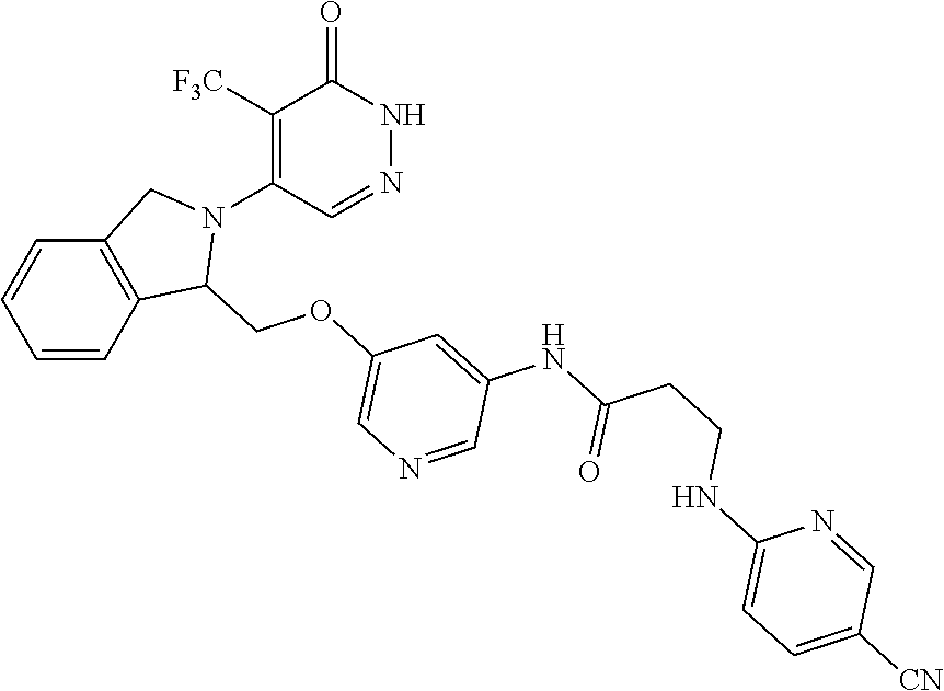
C1([F3C])=C(N2CC3=C(C2COC2=CN=CC(NC(=O)CCNC4=CC=C([CN])C=N4)=C2)C=CC=C3)C=NNC1=O
